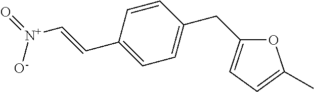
O1C(CC2=CC=C(C=C[N+](=O)[O-])C=C2)=CC=C1C
